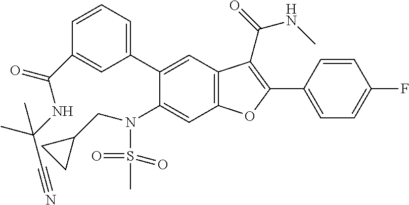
C1=CC=C(C2=CC3=C(C=C2N(CC2CC2)S(C)(=O)=O)OC(C2=CC=C(F)C=C2)=C3C(NC)=O)C=C1C(=O)NC(C#N)(C)C
